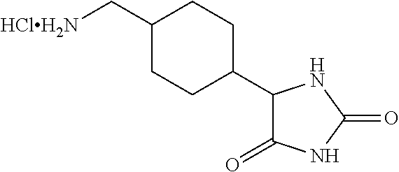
C1(C2CCC(C[HClH2N])CC2)C(=O)NC(=O)N1
